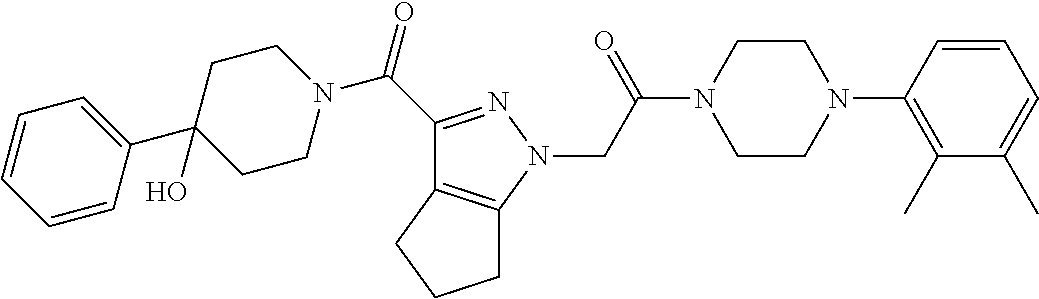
C(C(N1CCN(C2=C(C)C(C)=CC=C2)CC1)=O)N1N=C(C(=O)N2CCC(C3=CC=CC=C3)(O)CC2)C2=C1CCC2
